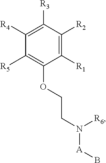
C1([R1])=C([R2])C([R3])=C([R4])C([R5])=C1OCCN([A]B)[R6]
